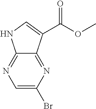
C1=C(Br)N=C2C(=N1)NC=C2C(OC)=O
